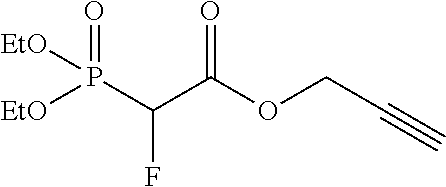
[EtO]P([EtO])(C(C(OCC#C)=O)F)=O
